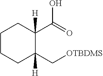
OC(C1([H])CCCCC1([H])C[OTBDMS])=O
